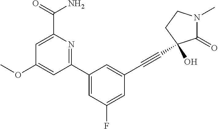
C1(OC)=CC(C2=CC(F)=CC(C#CC3(O)C(=O)N(C)CC3)=C2)=NC(C(N)=O)=C1
